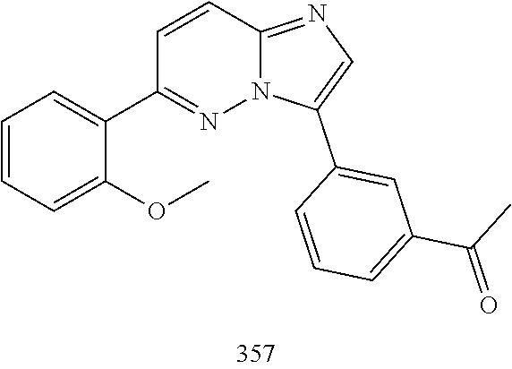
C1(C2=CC=CC=C2OC)=NN2C(=NC=C2C2=CC(C(=O)C)=CC=C2)C=C1
